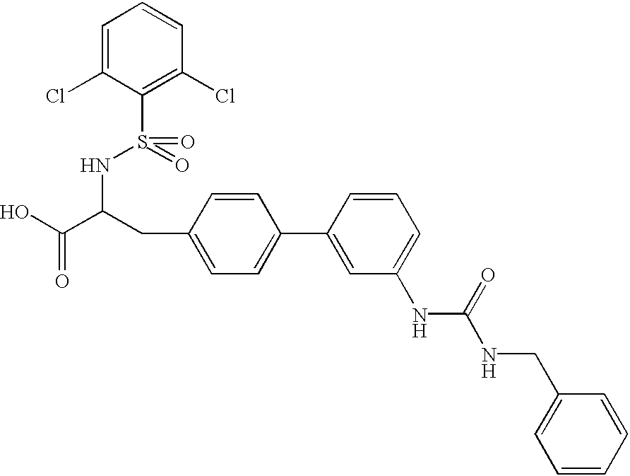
OC(C(CC1=CC=C(C2=CC(NC(NCC3=CC=CC=C3)=O)=CC=C2)C=C1)NS(C1=C(Cl)C=CC=C1Cl)(=O)=O)=O
